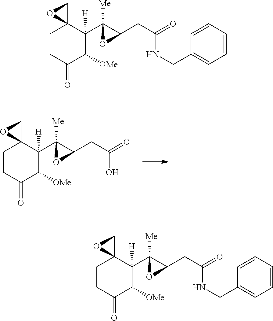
C1CC(=O)C([OMe])C(C2([Me])C(CC(=O)O)O2)([H])C12CO2.C1CC(=O)C([OMe])C(C2([Me])C(CC(=O)NCC3=CC=CC=C3)O2)([H])C12CO2.C1CC(=O)C([OMe])C(C2([Me])C(CC(=O)NCC3=CC=CC=C3)O2)([H])C12CO2
